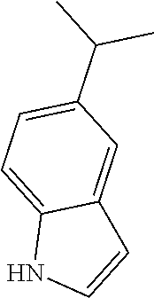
N1C=CC2=CC(C(C)C)=CC=C12
